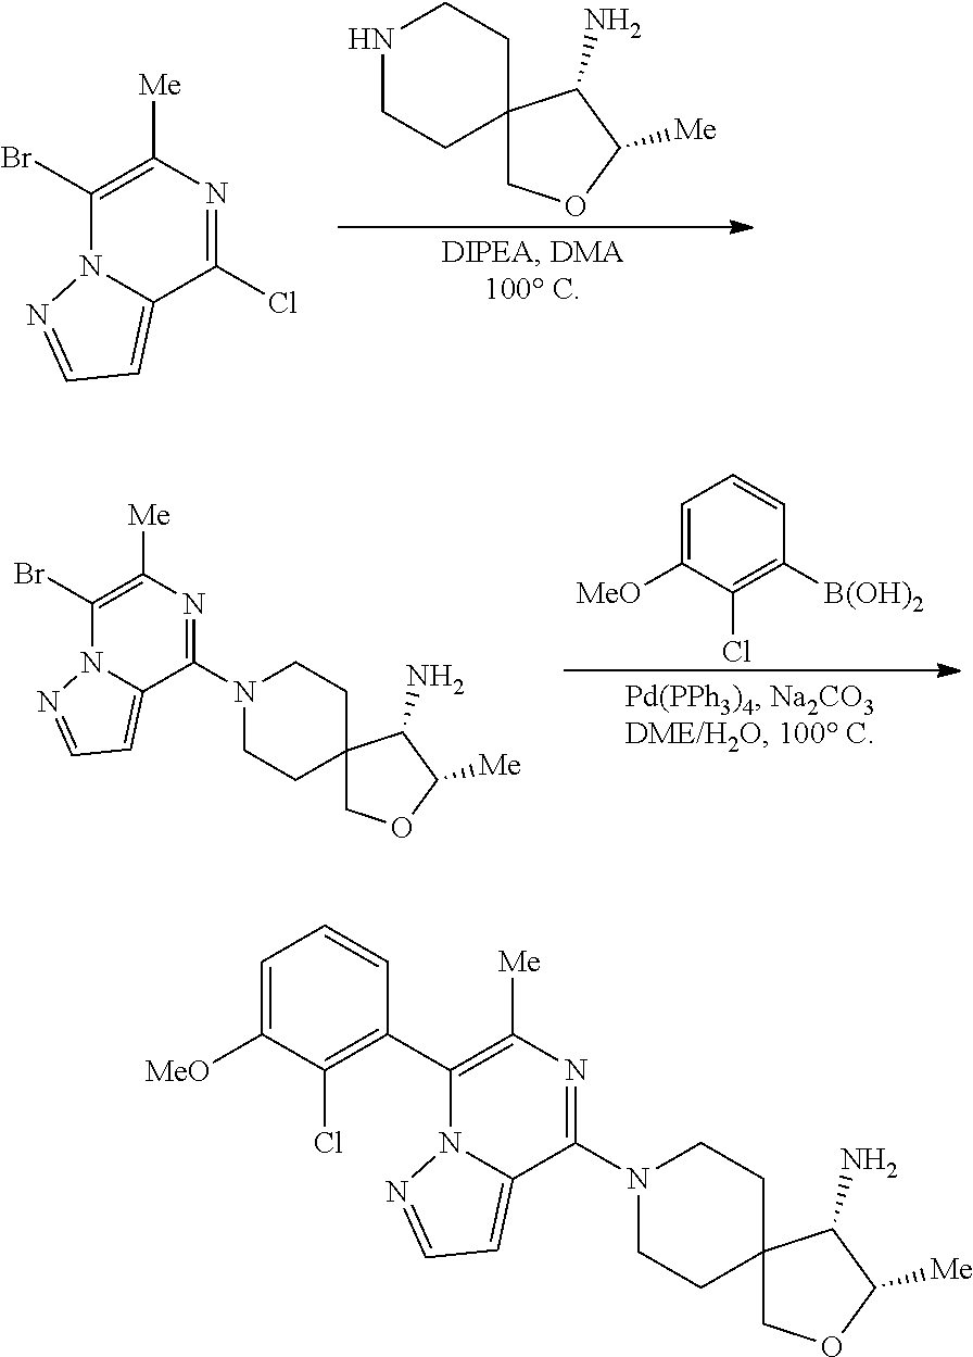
C1(Cl)=NC([Me])=C(Br)N2C1=CC=N2.N1CCC2(CC1)COC([Me])C2N.C1(N2CCC3(CC2)COC([Me])C3N)=NC([Me])=C(Br)N2C1=CC=N2.C1=C([MeO])C(Cl)=C([B(OH)2])C=C1.C1(N2CCC3(CC2)COC([Me])C3N)=NC([Me])=C(C2=C(Cl)C([MeO])=CC=C2)N2C1=CC=N2
